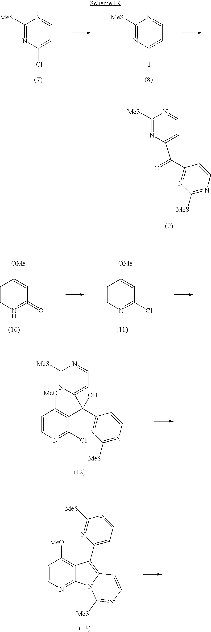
C1([MeS])=NC(I)=CC=N1.C1([MeS])=NC(Cl)=CC=N1.C1([MeS])=NC(C(C2=NC([MeS])=NC=C2)=O)=CC=N1.C1=CN=C(Cl)C=C1[OMe].C1=CN=C(=O)C=C1[OMe].C1([MeS])=NC(C(C2=NC([MeS])=NC=C2)(C2=C([MeO])C=CN=C2Cl)O)=CC=N1.C1=CN=C2C(=C1[MeO])C(C1=CC=NC([MeS])=N1)=C1N2C([MeS])=NC=C1
